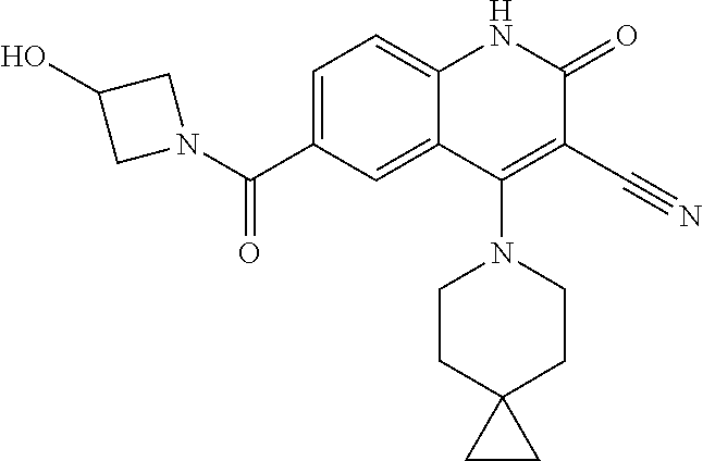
C1=C(C(N2CC(O)C2)=O)C=C2C(=C1)NC(=O)C(C#N)=C2N1CCC2(CC1)CC2
